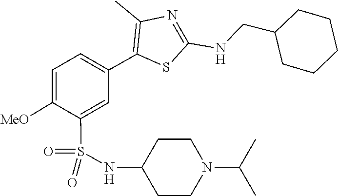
O=S(=O)(C1=CC(C2=C(C)N=C(NCC3CCCCC3)S2)=CC=C1[MeO])NC1CCN(C(C)C)CC1
